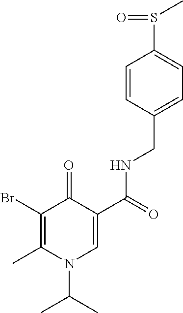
BrC1=C(C)N(C(C)C)C=C(C(=O)NCC2=CC=C(S(C)=O)C=C2)C1=O
